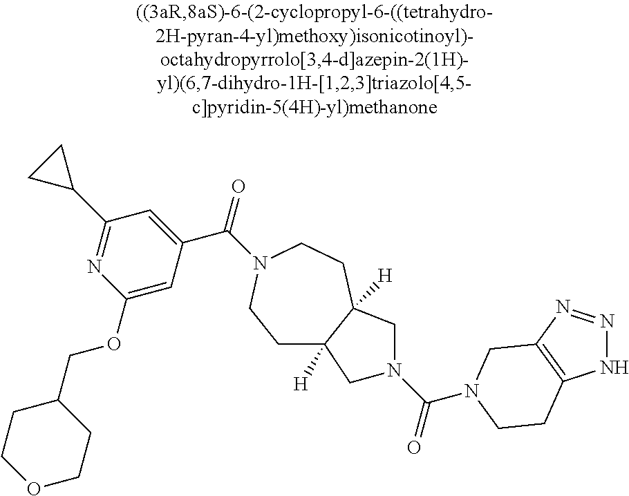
C1(OCC2CCOCC2)=CC(C(=O)N2CCC3([H])C([H])(CC2)CN(C(=O)N2CC4=C(NN=N4)CC2)C3)=CC(C2CC2)=N1
